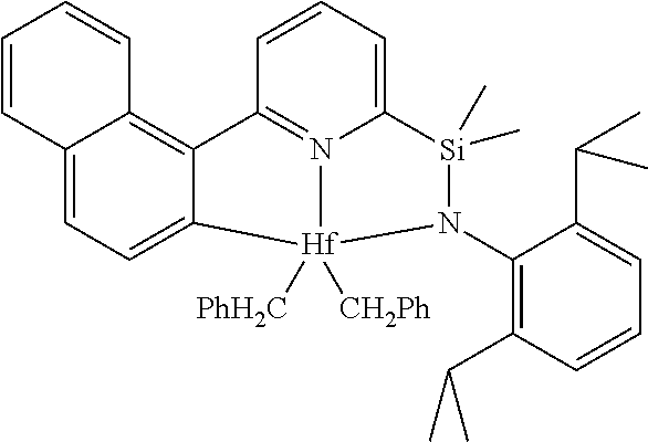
C12=CC=C3C(=C1C=CC=C2)C1=N2C(=CC=C1)[Si](C)(C)N(C1=C(C(C)C)C=CC=C1C(C)C)[Hf]32([PhH2C])[CH2Ph]
